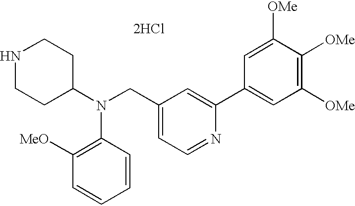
C1=CC(N(C2CCNCC2)CC2=CC=NC(C3=CC([OMe])=C([OMe])C([OMe])=C3)=C2)=C([MeO])C=C1.[2HCl]
